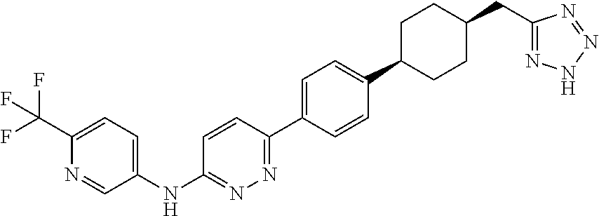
C1(NC2=NN=C(C3=CC=C(C4CCC(CC5=NNN=N5)CC4)C=C3)C=C2)=CC=C(C(F)(F)F)N=C1
